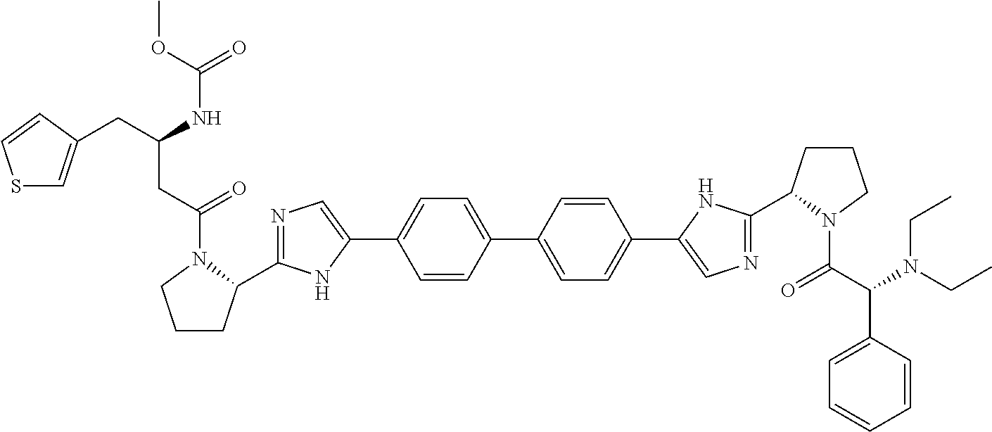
C1=CC(C2=CC=C(C3=CN=C(C4CCCN4C(=O)C(N(CC)CC)C4=CC=CC=C4)N3)C=C2)=CC=C1C1=CN=C(C2CCCN2C(CC(CC2=CSC=C2)NC(=O)OC)=O)N1
